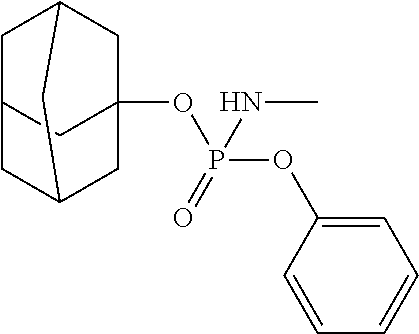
C1C2CC3(OP(OC4=CC=CC=C4)(=O)NC)CC1CC(C2)C3
